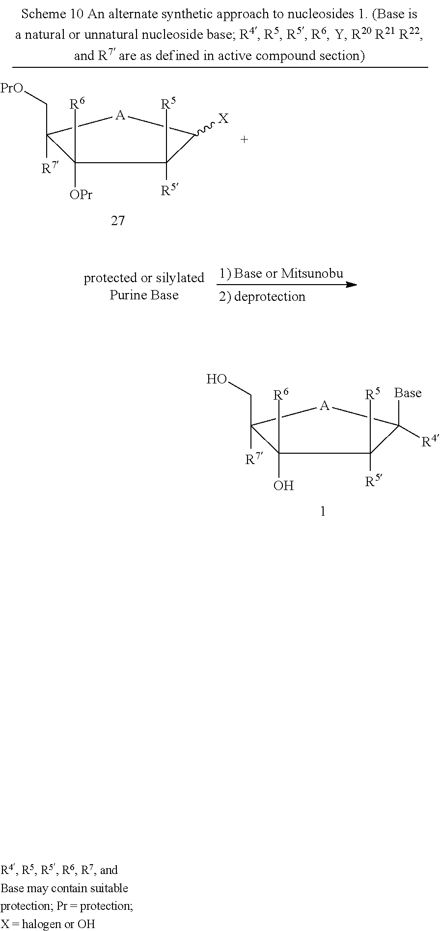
[R4]C1([Base])C([R5])([R5])C(O)([R6])C([R7])(CO)[A]1.[X]C1C([R5])([R5])C([OPr])([R6])C([R7])(C[PrO])[A]1
